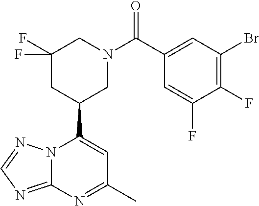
N12C(=NC=N1)N=C(C)C=C2C1CN(C(=O)C2=CC(Br)=C(F)C(F)=C2)CC(F)(F)C1
